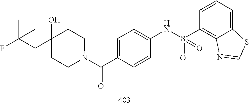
C1=C(C(=O)N2CCC(O)(CC(F)(C)C)CC2)C=CC(NS(C2=C3C(=CC=C2)SC=N3)(=O)=O)=C1
